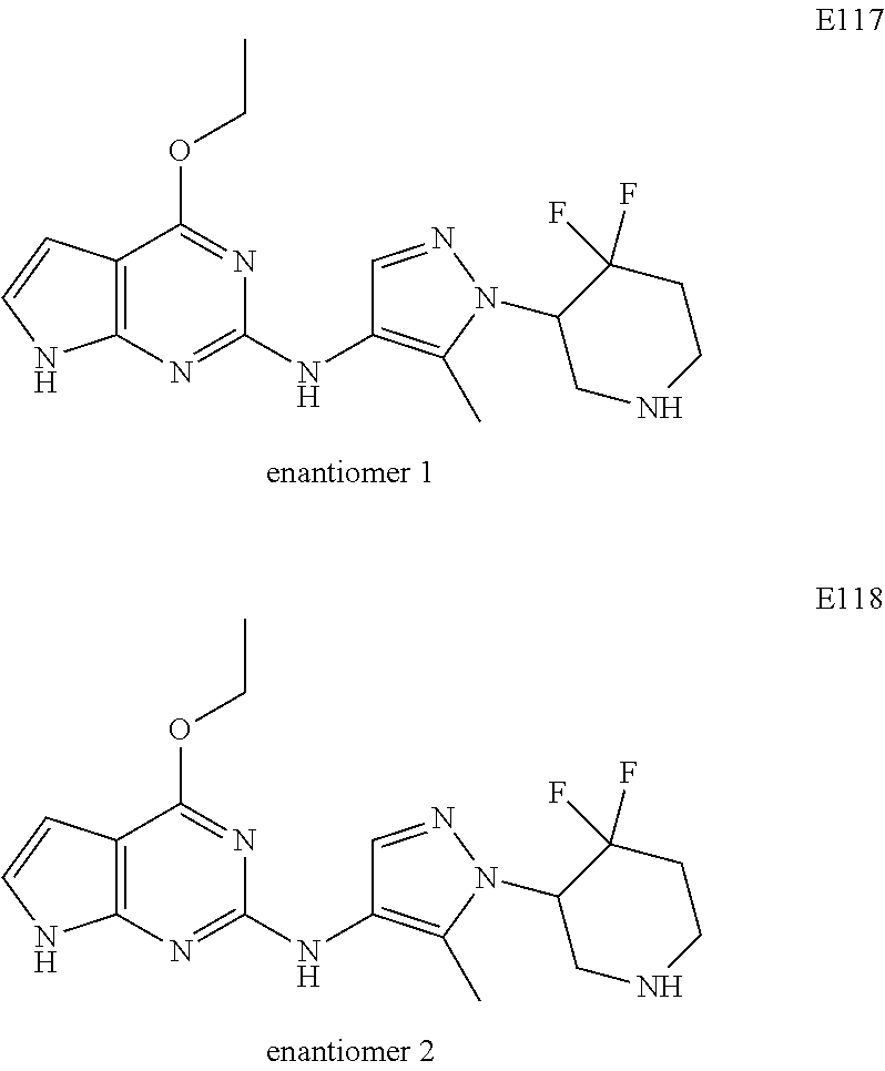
C12=C(NC=C1)N=C(NC1=C(C)N(C3CNCCC3(F)F)N=C1)N=C2OCC.C12=C(NC=C1)N=C(NC1=C(C)N(C3CNCCC3(F)F)N=C1)N=C2OCC
